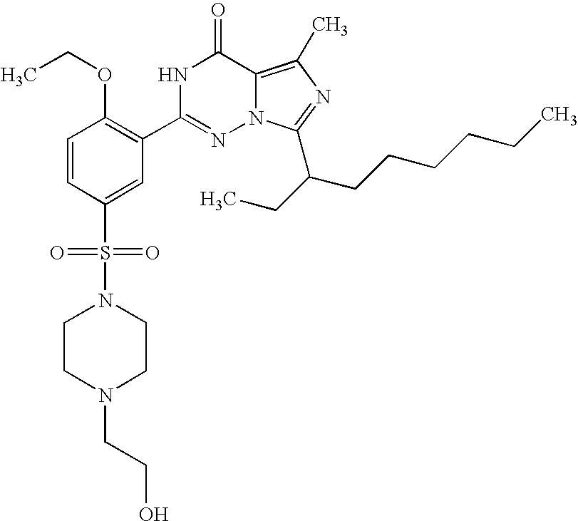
C1=CC(S(=O)(=O)N2CCN(CCO)CC2)=CC(C2=NN3C(=C(C)N=C3C(CC)CCCCCC)C(=O)N2)=C1OCC
